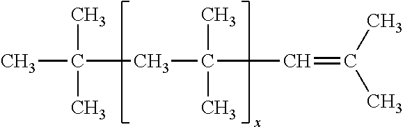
CC(C)(C)CC(C)(C)C=C(C)C
